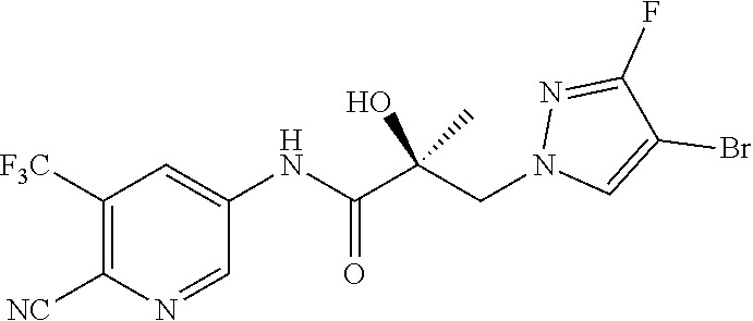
C1=NC([NC])=C([F3C])C=C1NC(C(CN1C=C(Br)C(F)=N1)(O)C)=O
